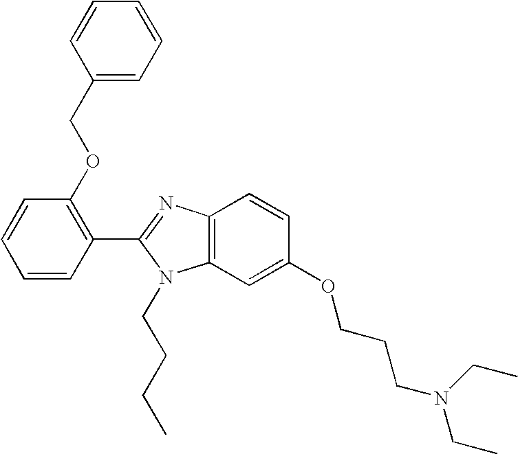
C1(C2=NC3=C(N2CCCC)C=C(OCCCN(CC)CC)C=C3)=C(OCC2=CC=CC=C2)C=CC=C1
